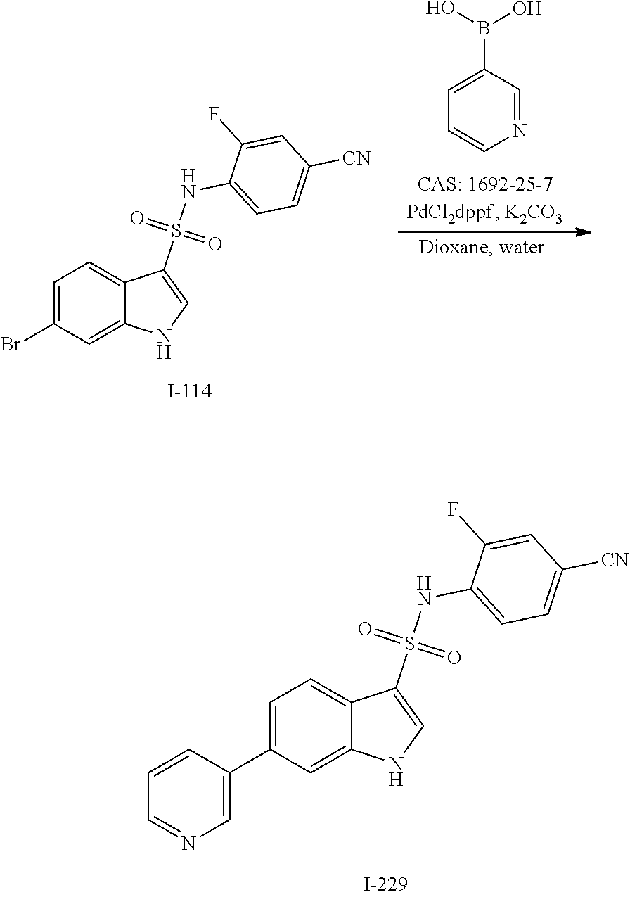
OB(C1=CC=CN=C1)O.S(=O)(NC1=CC=C([CN])C=C1F)(C1=CNC2=CC(Br)=CC=C12)=O.S(=O)(NC1=CC=C([CN])C=C1F)(C1=CNC2=CC(C3=CN=CC=C3)=CC=C21)=O
